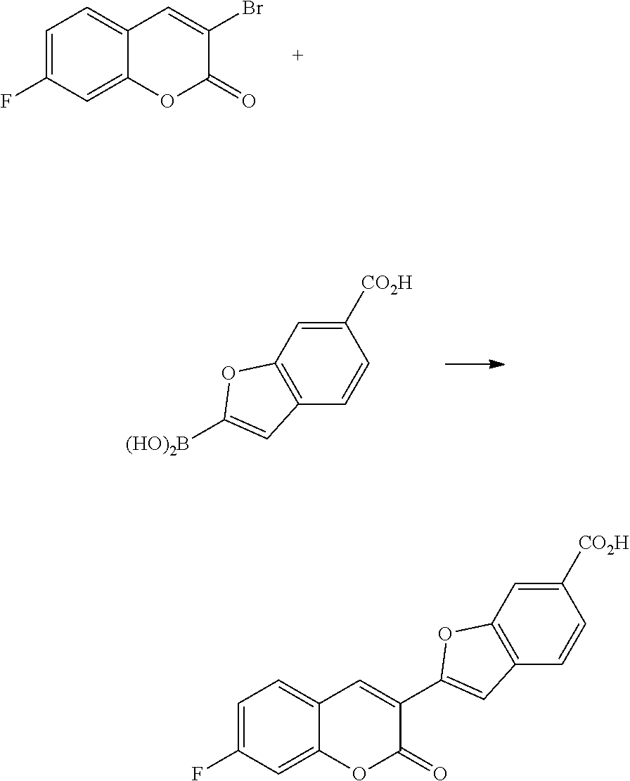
C1=C(F)C=C2C(=C1)C=C(Br)C(=O)O2.[(HO)2B]C1=CC2=C(O1)C=C([CO2H])C=C2.C1=C(F)C=C2C(=C1)C=C(C1=CC3=C(O1)C=C([CO2H])C=C3)C(=O)O2
